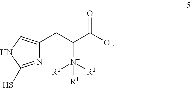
N1=C(S)NC=C1CC(C([O-])=O)[N+]([R1])([R1])[R1]
